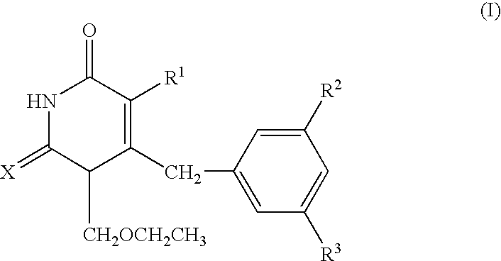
N1C(=[X])C([CH2OCH2CH3])C(CC2=CC([R3])=CC([R2])=C2)=C([R1])C1=O
